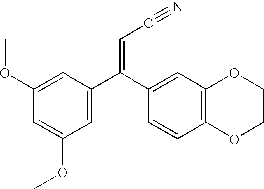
C1=C(OC)C=C(OC)C=C1C(C1=CC2=C(C=C1)OCCO2)=CC#N
